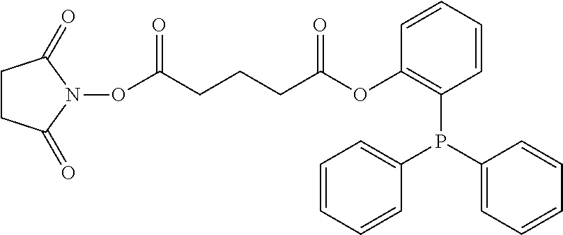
O(C(CCCC(OC1=C(P(C2=CC=CC=C2)C2=CC=CC=C2)C=CC=C1)=O)=O)N1C(=O)CCC1=O
